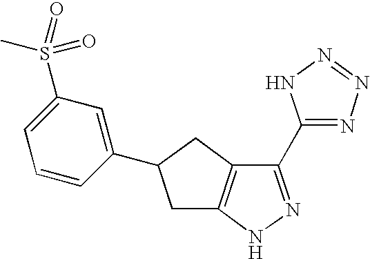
C1(C2=NN=NN2)=NNC2=C1CC(C1=CC(S(C)(=O)=O)=CC=C1)C2
